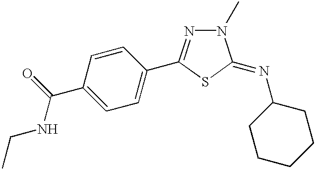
C1=C(C(NCC)=O)C=CC(C2=NN(C)C(=NC3CCCCC3)S2)=C1
